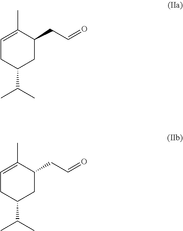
C1=C(C)C(CC=O)CC(C(C)C)C1.C1=C(C)C(CC=O)CC(C(C)C)C1
